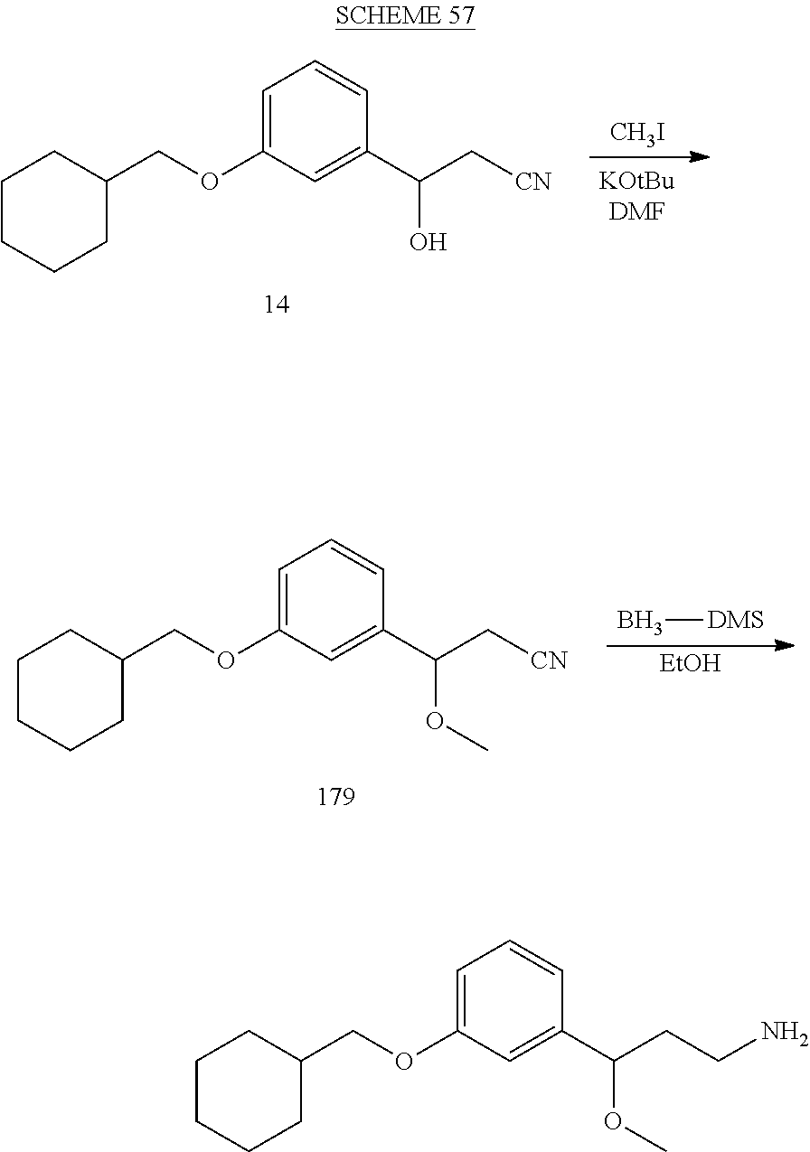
C1=C(OCC2CCCCC2)C=C(C(CCN)OC)C=C1.C1=C(OCC2CCCCC2)C=C(C(C[CN])O)C=C1.[CH3I].C1=C(OCC2CCCCC2)C=C(C(C[CN])OC)C=C1.[EtOH].B[DMS]
